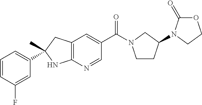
C1(=O)OCCN1C1CCN(C(C2=CC3=C(N=C2)NC(C2=CC=CC(F)=C2)(C)C3)=O)C1
